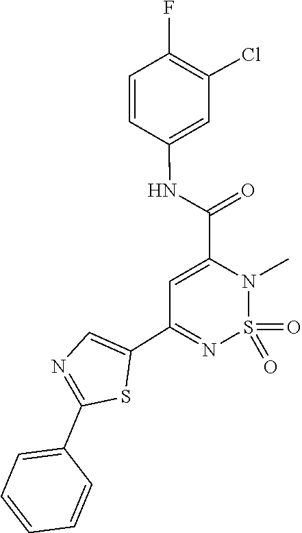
O=S1(=O)N(C)C(C(NC2=CC(Cl)=C(F)C=C2)=O)=CC(C2=CN=C(C3=CC=CC=C3)S2)=N1
